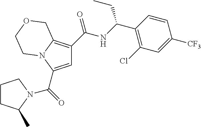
C1=C(C(=O)N2C(C)CCC2)N2C(=C1C(NC(C1=C(Cl)C=C([CF3])C=C1)CC)=O)COCC2
